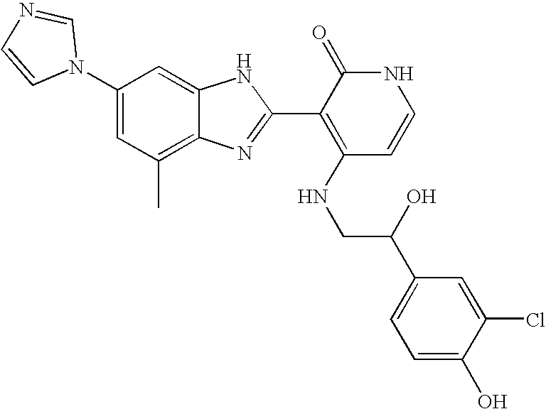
C1(C)=C2C(=CC(N3C=NC=C3)=C1)NC(C1=C(NCC(C3=CC=C(O)C(Cl)=C3)O)C=CNC1=O)=N2
